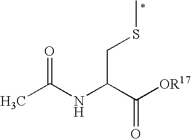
CC(NC(C([OR17])=O)CSC)=O
